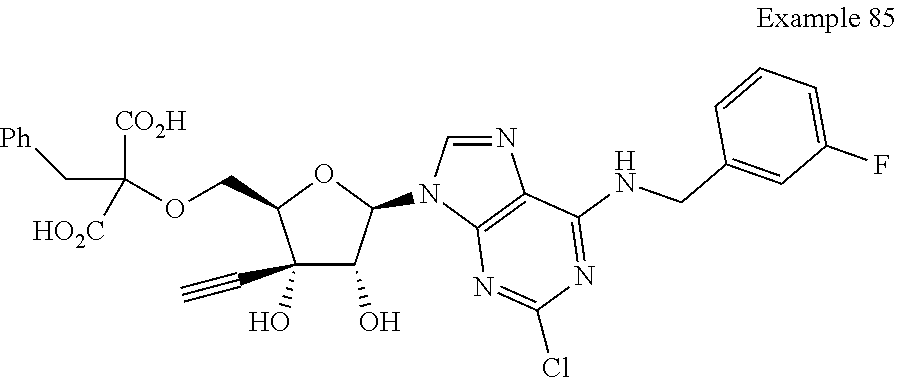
C1(O)(C#C)C(O)C(N2C=NC3=C2N=C(Cl)N=C3NCC2=CC(F)=CC=C2)OC1COC([CO2H])(C[Ph])[HO2C]
